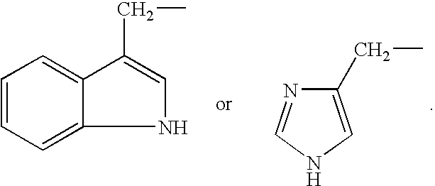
C1=CC=C2C(=C1)C(CC)=CN2.C1(CC)=CNC=N1
